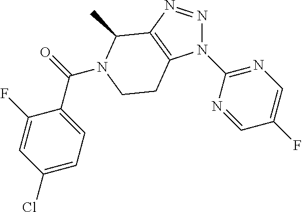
N1(C2=NC=C(F)C=N2)N=NC2=C1CCN(C(C1=CC=C(Cl)C=C1F)=O)C2C
